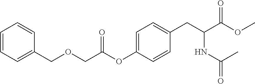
O(C1=CC=C(CC(C(OC)=O)NC(=O)C)C=C1)C(COCC1=CC=CC=C1)=O
